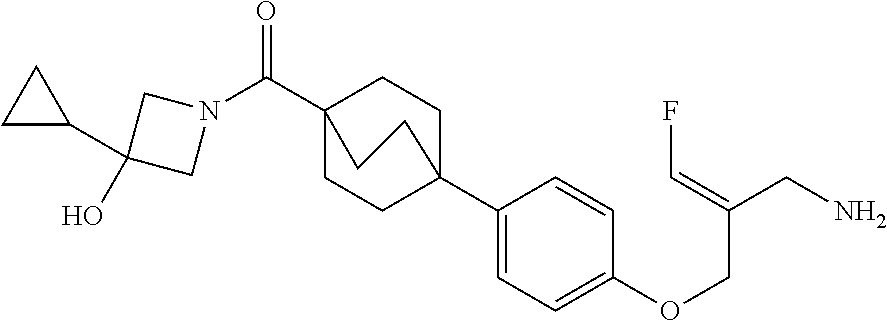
N1(C(C23CCC(C4=CC=C(OCC(CN)=CF)C=C4)(CC2)CC3)=O)CC(C2CC2)(O)C1
